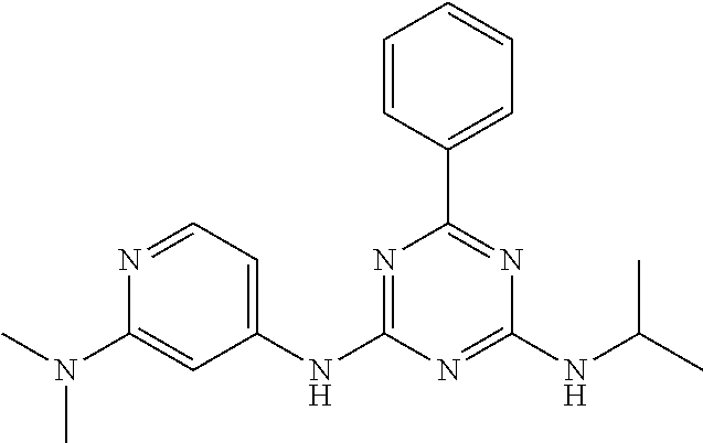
C1(NC2=NC(C3=CC=CC=C3)=NC(NC(C)C)=N2)=CC=NC(N(C)C)=C1
